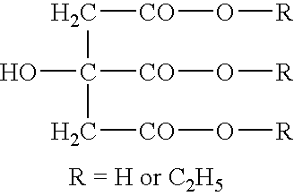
C([CO]O[R])C(O)([CO]O[R])C[CO]O[R]
